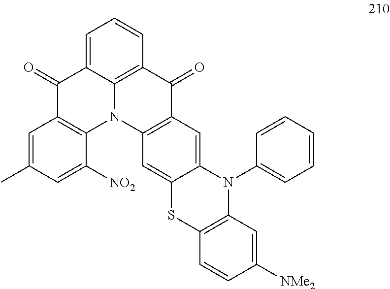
C1=C2C3=C(C=C1)C(=O)C1=C(N3C3=C(C2=O)C=C(C)C=C3[NO2])C=C2C(=C1)N(C1=CC=CC=C1)C1=C(S2)C=CC([NMe2])=C1
